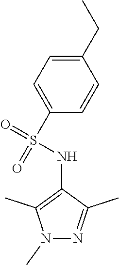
C1(CC)=CC=C(S(=O)(=O)NC2=C(C)N(C)N=C2C)C=C1
